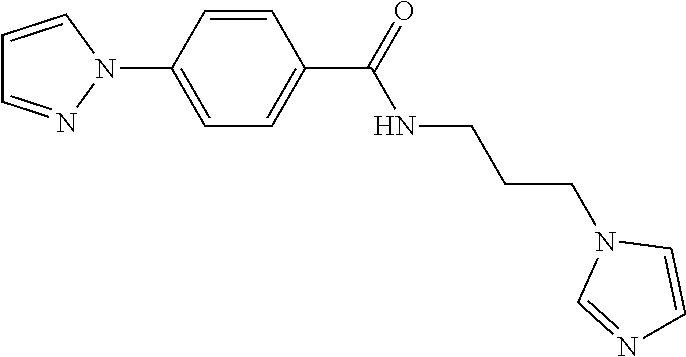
C1=CN(C2=CC=C(C(=O)NCCCN3C=NC=C3)C=C2)N=C1
